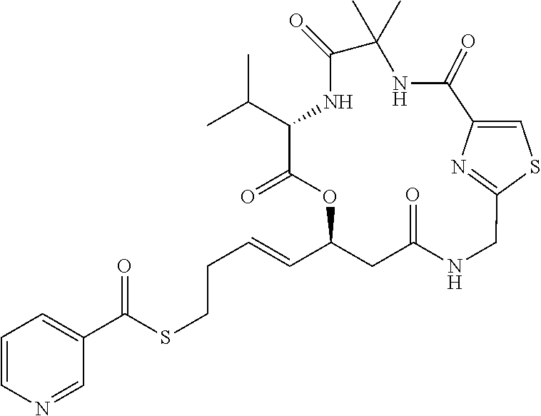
C1(C(SCCC=CC2CC(=O)NCC3=NC(=CS3)C(=O)NC(C)(C)C(=O)NC(C(C)C)C(=O)O2)=O)=CC=CN=C1
